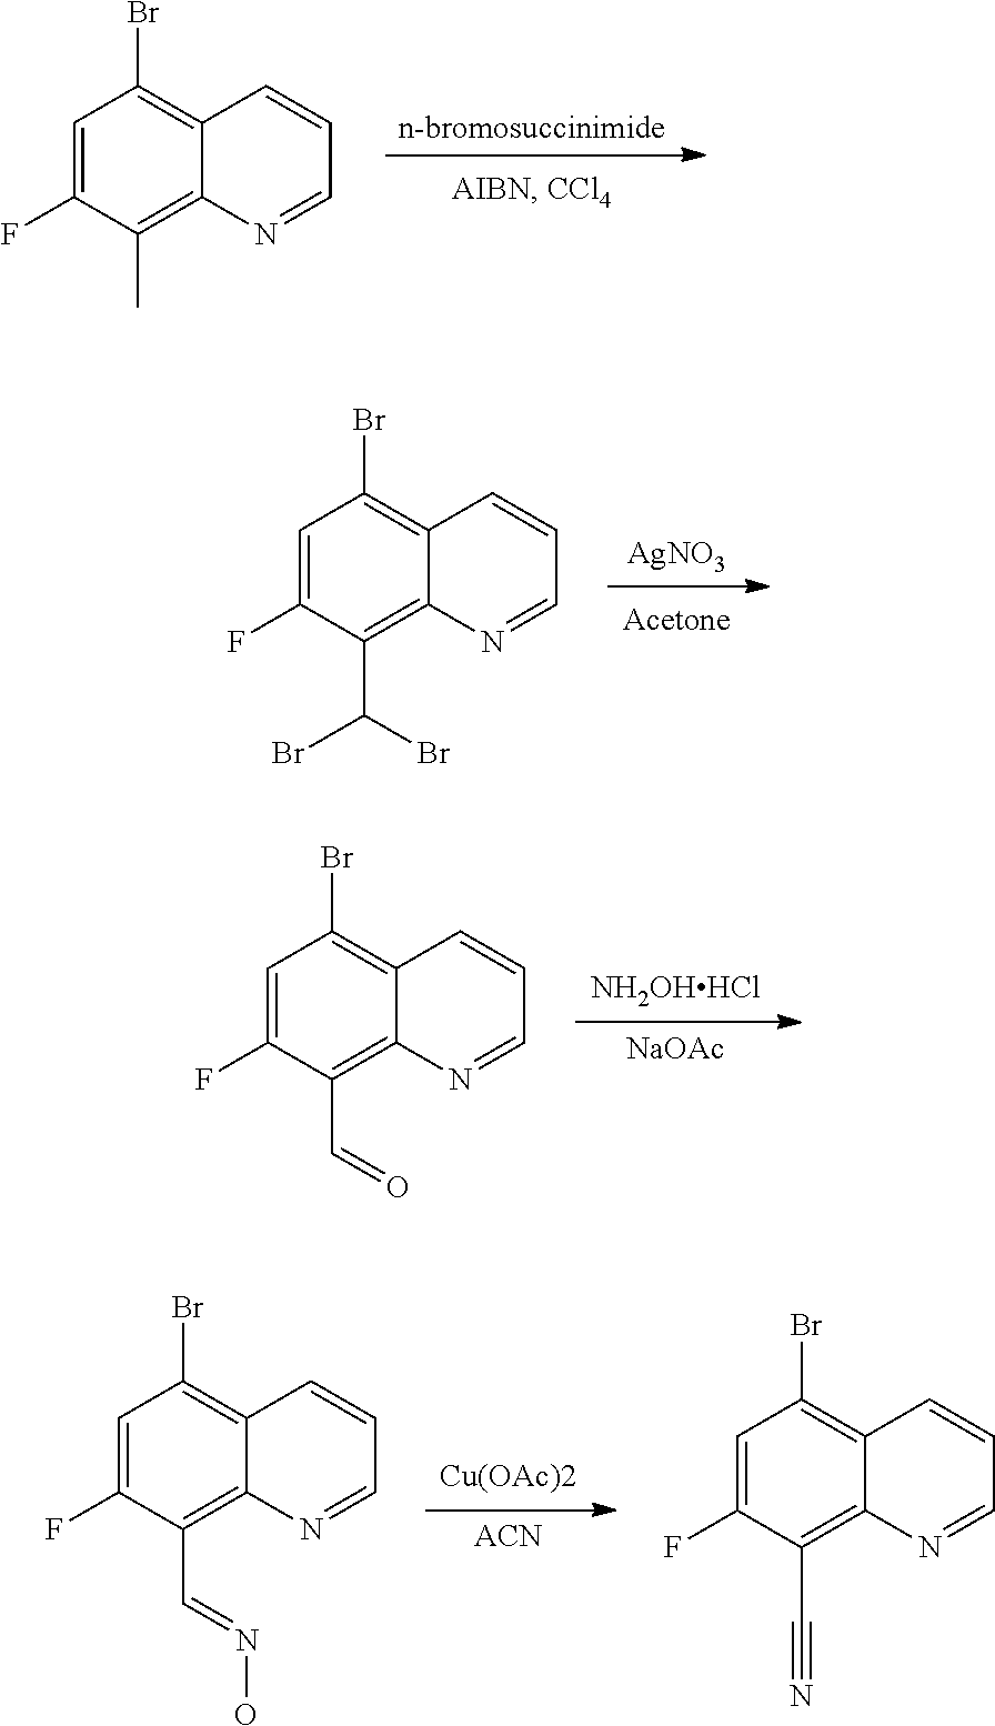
[n-bromosuccinimide].C1=C(F)C(C)=C2C(=C1Br)C=CC=N2.[AgNO3].C1=C(F)C(C(Br)Br)=C2C(=C1Br)C=CC=N2.[NH2OHHCl].[NaOAc].C1=C(F)C(C=O)=C2C(=C1Br)C=CC=N2.[Cu(OAc)2].[ACN].C1=C(F)C(C=NO)=C2C(=C1Br)C=CC=N2.C1=C(F)C(C#N)=C2C(=C1Br)C=CC=N2
